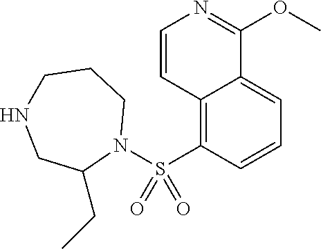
C12=C(S(N3CCCNCC3CC)(=O)=O)C=CC=C1C(OC)=NC=C2
